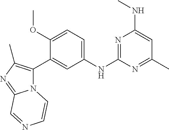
C1(NC2=CC=C(OC)C(C3=C(C)N=C4N3C=CN=C4)=C2)=NC(NC)=CC(C)=N1
